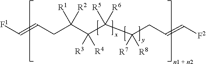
[F1]C=CCC(C(C(C(CC=C[F2])([R7])[R8])([R5])[R6])([R3])[R4])([R1])[R2]
